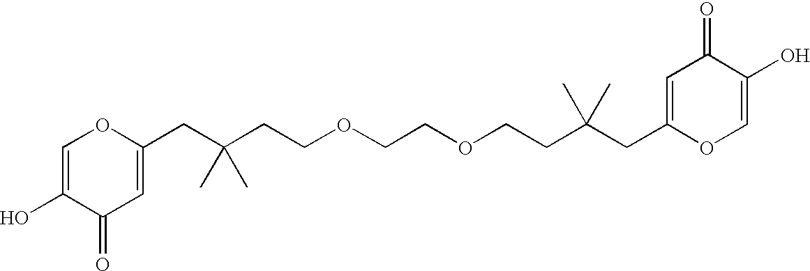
C1=C(O)C(=O)C=C(CC(CCOCCOCCC(CC2=CC(=O)C(O)=CO2)(C)C)(C)C)O1
